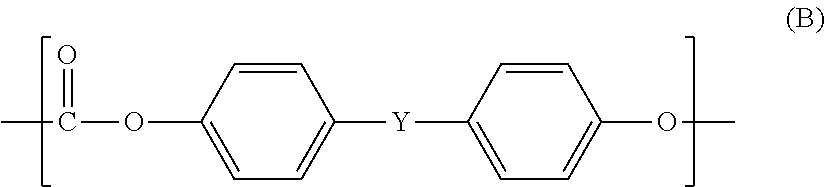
C1=CC(OC(=O)C)=CC=C1[Y]C1=CC=C(OC)C=C1
